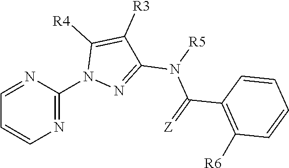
C1(C(=[Z])N([R5])C2=NN(C3=NC=CC=N3)C([R4])=C2[R3])=C([R6])C=CC=C1
